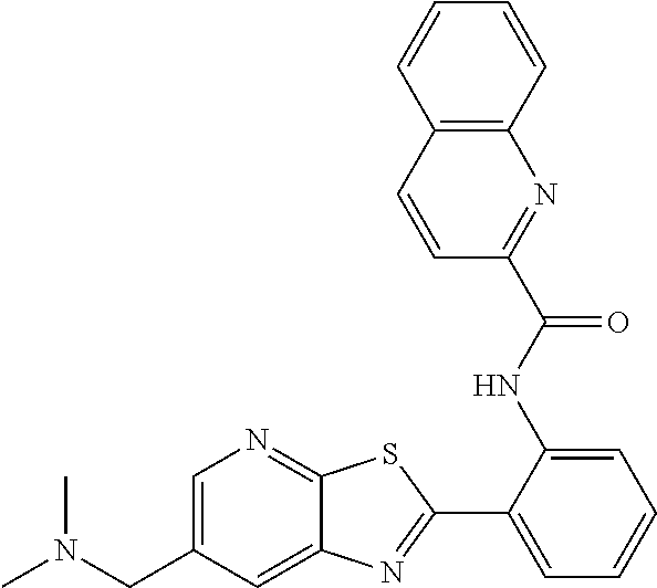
C1(C2=NC3=CC(CN(C)C)=CN=C3S2)=CC=CC=C1NC(C1=NC2=C(C=C1)C=CC=C2)=O
